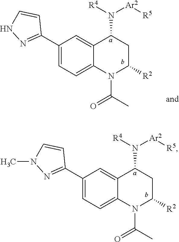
C1(C2=NN(C)C=C2)=CC=C2C(=C1)C(N([R4])[Ar2][R5])CC([R2])N2C(C)=O.C1(C2=NNC=C2)=CC=C2C(=C1)C(N([R4])[Ar2][R5])CC([R2])N2C(C)=O
